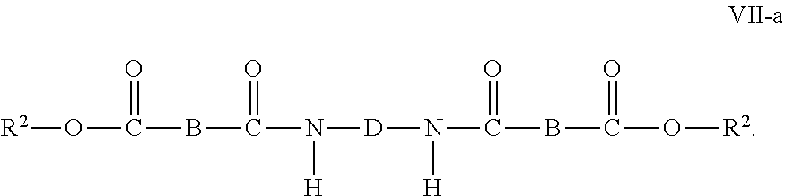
[R2]OC(BC(N([H])[D]N([H])C(BC(O[R2])=O)=O)=O)=O
